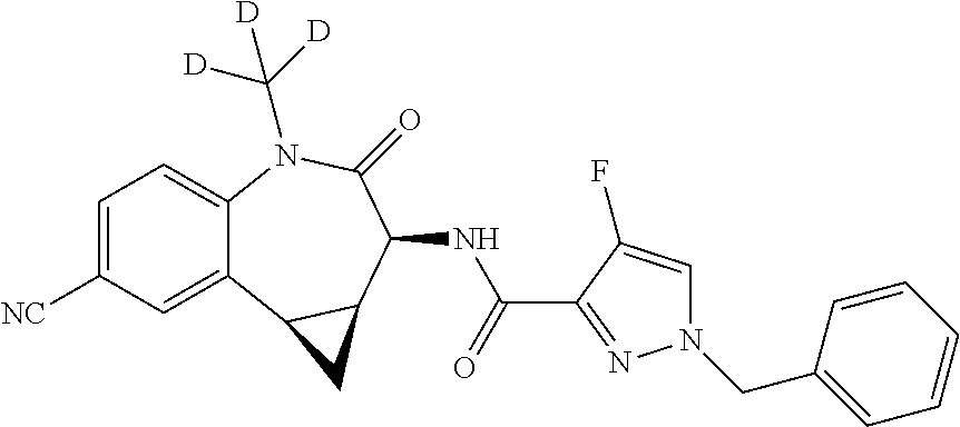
C1=C([NC])C=C2C(=C1)N(C([D])([D])[D])C(=O)C(NC(C1=NN(CC3=CC=CC=C3)C=C1F)=O)C1C2C1
